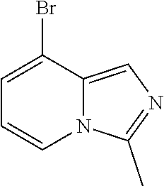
C1(Br)=CC=CN2C1=CN=C2C
